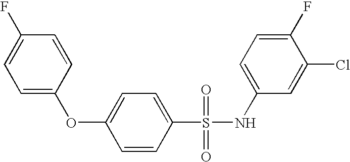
O(C1=CC=C(S(NC2=CC=C(F)C(Cl)=C2)(=O)=O)C=C1)C1=CC=C(F)C=C1
